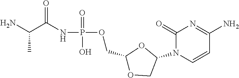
NC(C(NP(=O)(O)OCC1OCC(N2C(=O)N=C(N)C=C2)O1)=O)C
